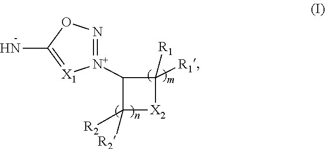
C1([N+]2=NOC(N)=[X1]2)C([R2])([R2])[X2]C1([R1])[R1]
